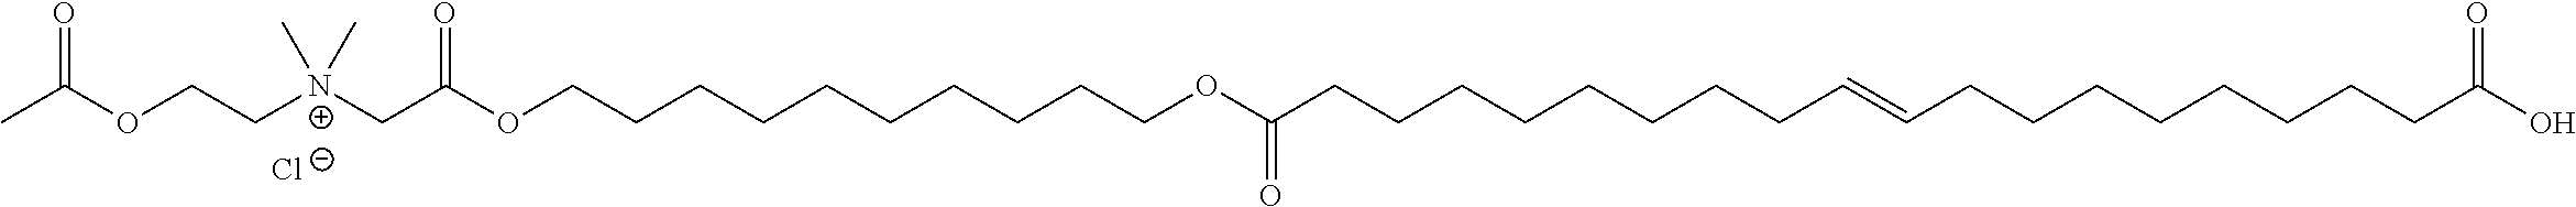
CC(OCC[N+](CC(OCCCCCCCCCCOC(CCCCCCCCC=CCCCCCCCCC(O)=O)=O)=O)(C)C)=O.[Cl-]
